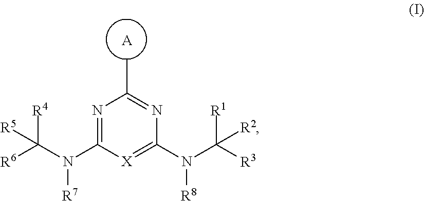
N1=C(N([R7])C([R6])([R4])[R5])[X]=C(N(C([R3])([R1])[R2])[R8])N=C1C.[A]
